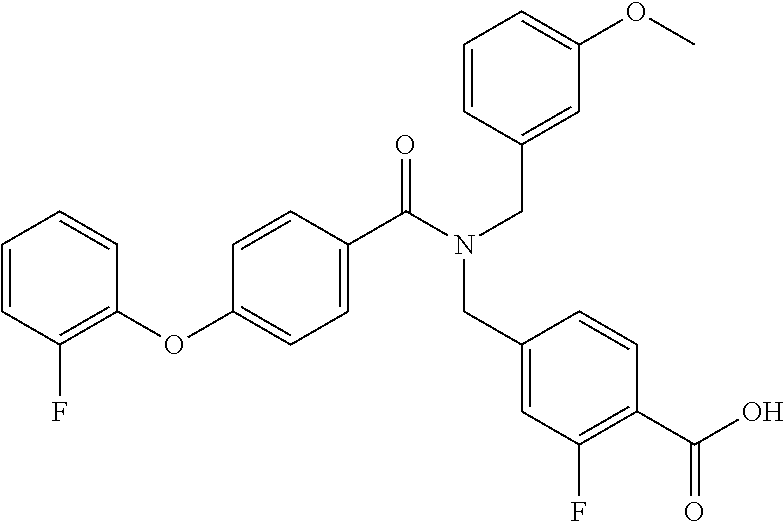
C1=CC(F)=C(OC2=CC=C(C(=O)N(CC3=CC(OC)=CC=C3)CC3=CC(F)=C(C(=O)O)C=C3)C=C2)C=C1
